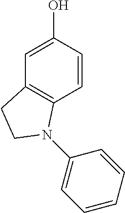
C12=C(C=CC(O)=C1)N(C1=CC=CC=C1)CC2
